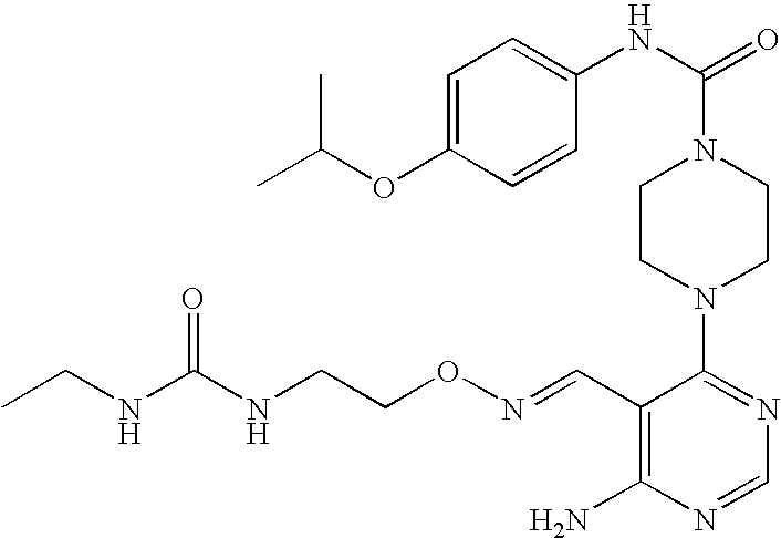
C1(N2CCN(C(NC3=CC=C(OC(C)C)C=C3)=O)CC2)=NC=NC(N)=C1C=NOCCNC(NCC)=O
